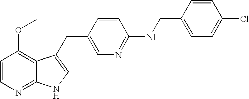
N1=C2C(=C(OC)C=C1)C(CC1=CN=C(NCC3=CC=C(Cl)C=C3)C=C1)=CN2
